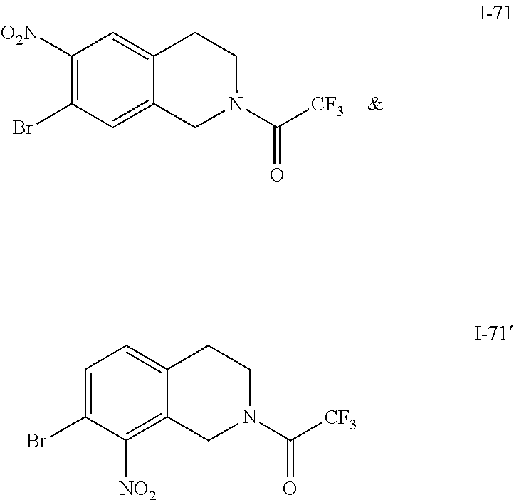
N1(C([CF3])=O)CCC2=CC([O2N])=C(Br)C=C2C1.[&].N1(C([CF3])=O)CCC2=CC=C(Br)C([NO2])=C2C1
